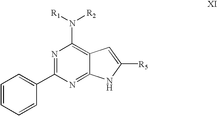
N1=C(C2=CC=CC=C2)N=C2C(=C1N([R1])[R2])C=C([R5])N2
